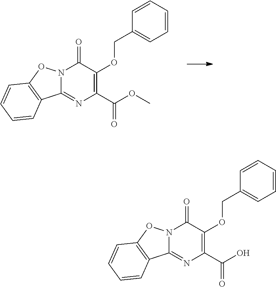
O(C(C1=C(OCC2=CC=CC=C2)C(=O)N2C(=N1)C1=C(O2)C=CC=C1)=O)C.OC(C1=C(OCC2=CC=CC=C2)C(=O)N2C(=N1)C1=C(O2)C=CC=C1)=O
